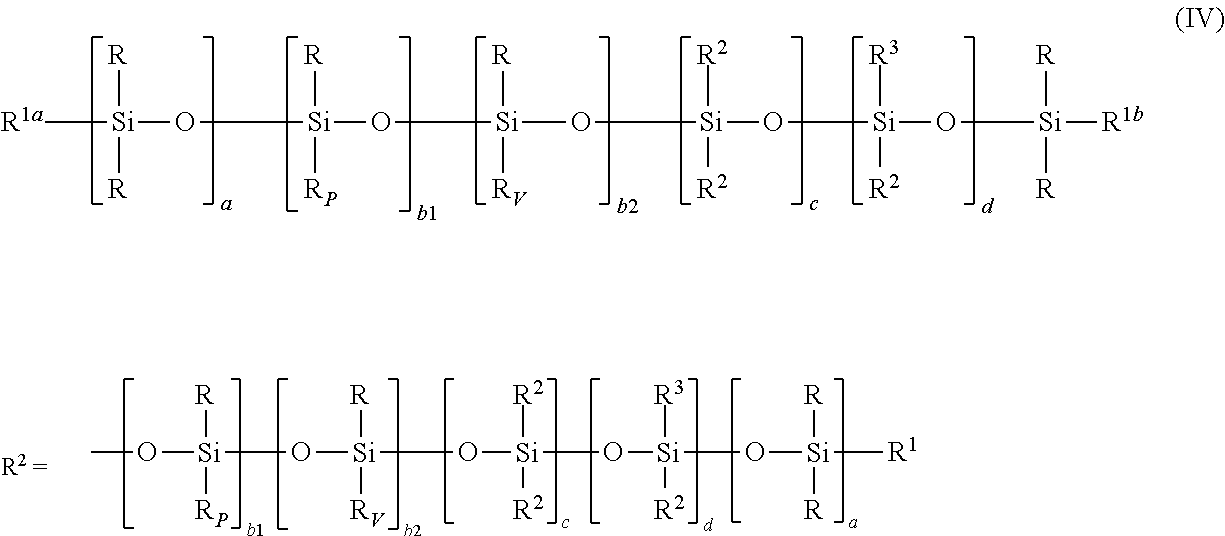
[R1a][Si](O[Si]([R])(O[Si]([R])([RV])O[Si]([R2])([R2])O[Si]([R3])([R2])O[Si]([R])([R])[R1b])[RP])([R])[R].[Si]([R])(O[Si]([R])([RV])O[Si]([R2])([R2])O[Si]([R3])([R2])O[Si]([R])([R])[R1])([RP])OC
